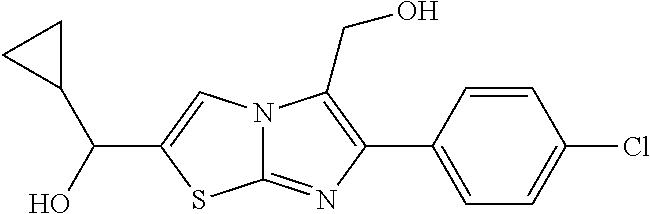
N12C(=NC(C3=CC=C(Cl)C=C3)=C1CO)SC(C(O)C1CC1)=C2
